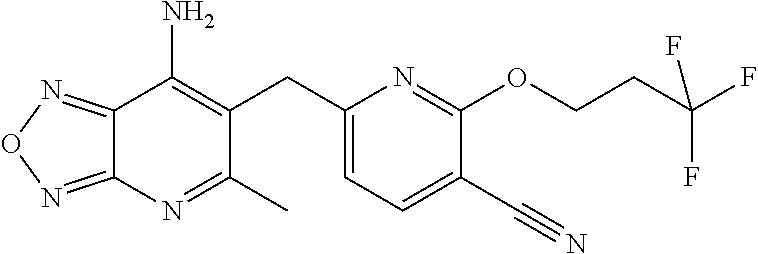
C12=NON=C1N=C(C)C(CC1=CC=C(C#N)C(OCCC(F)(F)F)=N1)=C2N
